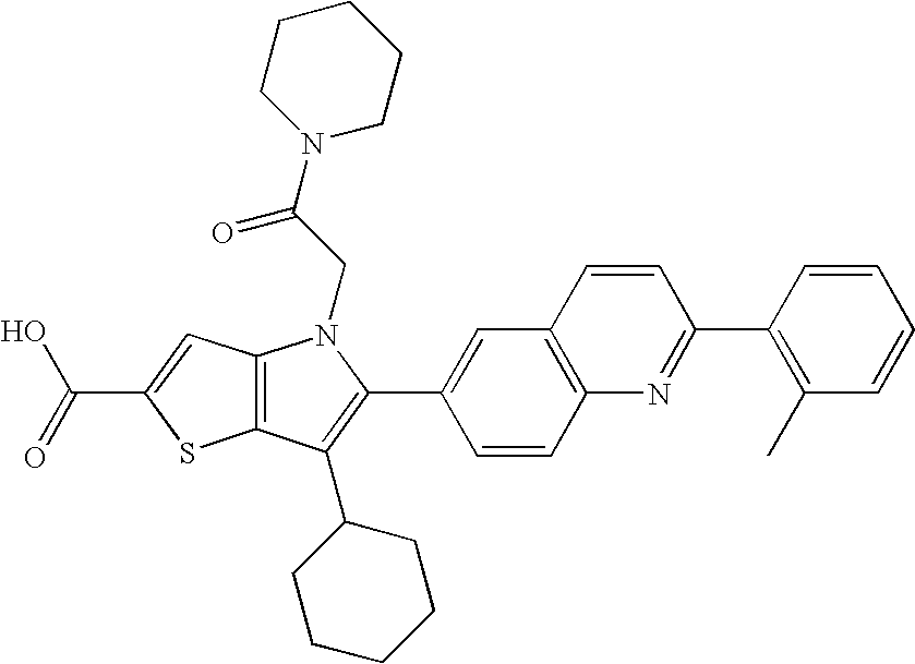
C(C1=CC2=C(S1)C(C1CCCCC1)=C(C1=CC3=C(C=C1)N=C(C1=C(C)C=CC=C1)C=C3)N2CC(=O)N1CCCCC1)(=O)O
